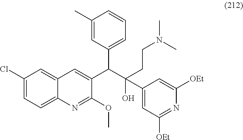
C1(Cl)=CC=C2C(=C1)C=C(C(C(O)(C1=CC([OEt])=NC([OEt])=C1)CCN(C)C)C1=CC=CC(C)=C1)C(OC)=N2
